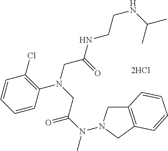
[2HCl].C1=CC=CC(N(CC(N(C)N2CC3=C(C2)C=CC=C3)=O)CC(NCCNC(C)C)=O)=C1Cl
